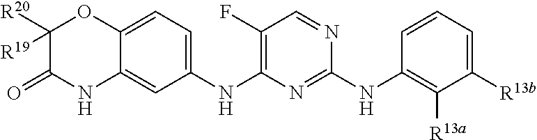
C12=CC(NC3=C(F)C=NC(NC4=C([R13a])C([R13b])=CC=C4)=N3)=CC=C1OC([R20])([R19])C(=O)N2
